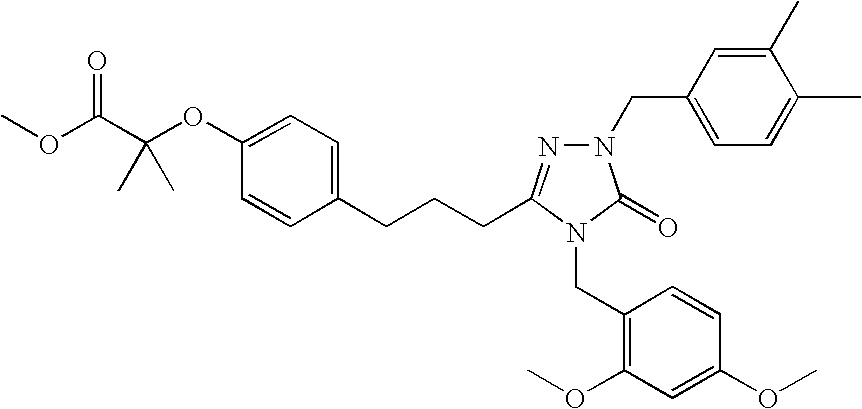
O(C(C(OC1=CC=C(CCCC2=NN(CC3=CC=C(C)C(C)=C3)C(=O)N2CC2=C(OC)C=C(OC)C=C2)C=C1)(C)C)=O)C
